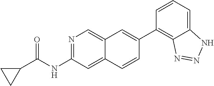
N1=C(NC(C2CC2)=O)C=C2C(=C1)C=C(C1=C3C(=CC=C1)NN=N3)C=C2
